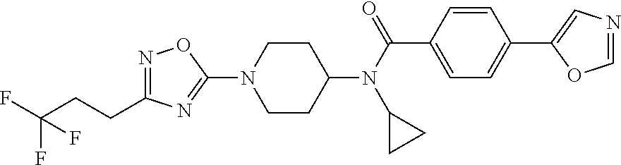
N1=C(CCC(F)(F)F)N=C(N2CCC(N(C(=O)C3=CC=C(C4=CN=CO4)C=C3)C3CC3)CC2)O1
